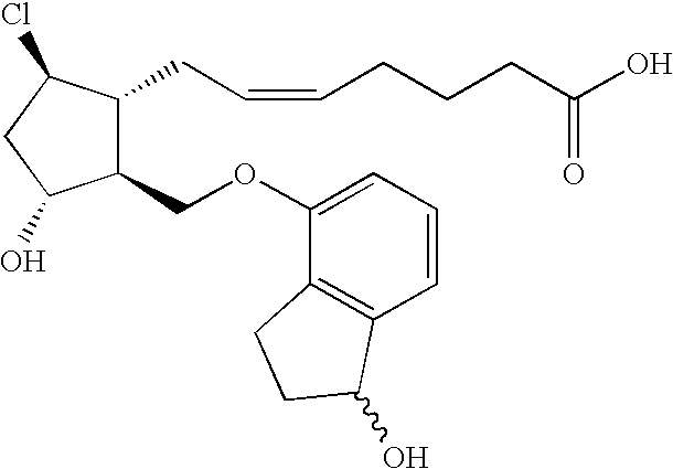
C1(OCC2C(CC=CCCCC(O)=O)C(Cl)CC2O)=CC=CC2=C1CCC2O
